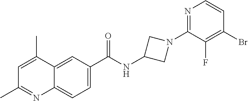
C1=C(C)C2=CC(C(NC3CN(C4=NC=CC(Br)=C4F)C3)=O)=CC=C2N=C1C
